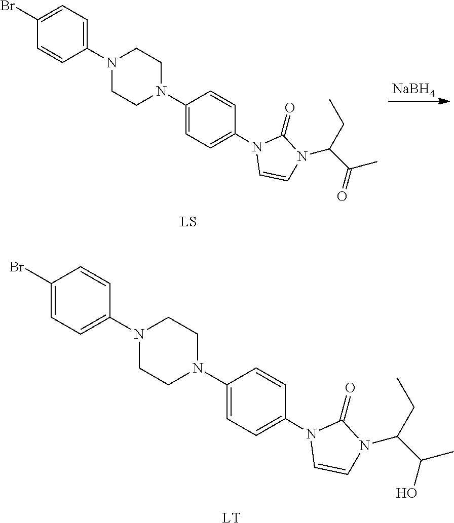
BrC1=CC=C(N2CCN(C3=CC=C(N4C=CN(C(CC)C(C)=O)C4=O)C=C3)CC2)C=C1.[LS].[NaBH4].BrC1=CC=C(N2CCN(C3=CC=C(N4C=CN(C(CC)C(C)O)C4=O)C=C3)CC2)C=C1.[LT]
